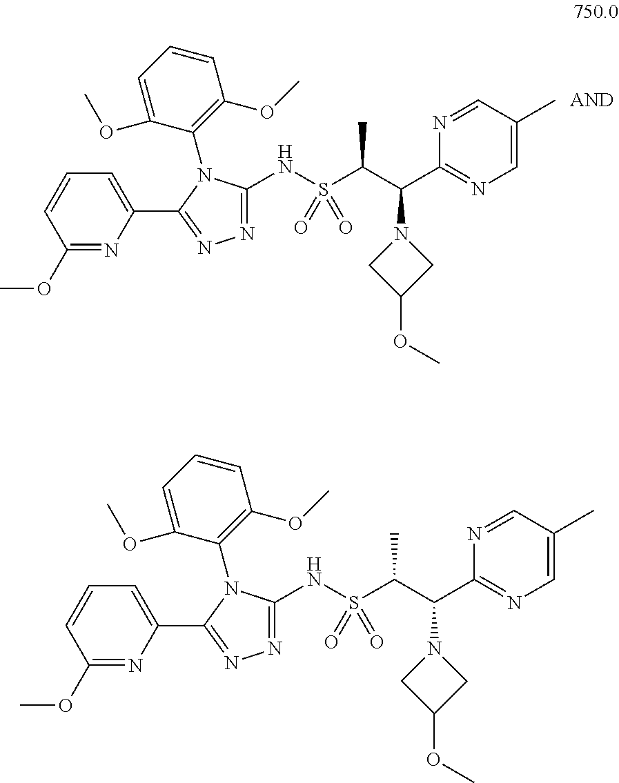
N(S(C(C(C1=NC=C(C)C=N1)N1CC(OC)C1)C)(=O)=O)C1=NN=C(C2=CC=CC(OC)=N2)N1C1=C(OC)C=CC=C1OC.N(S(C(C(C1=NC=C(C)C=N1)N1CC(OC)C1)C)(=O)=O)C1=NN=C(C2=CC=CC(OC)=N2)N1C1=C(OC)C=CC=C1OC
